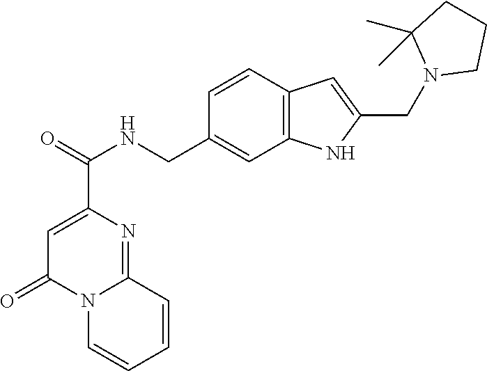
C1=C(C(=O)NCC2=CC3=C(C=C2)C=C(CN2CCCC2(C)C)N3)N=C2N(C1=O)C=CC=C2
